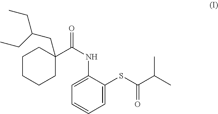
C1=C(SC(C(C)C)=O)C(NC(=O)C2(CC(CC)CC)CCCCC2)=CC=C1
